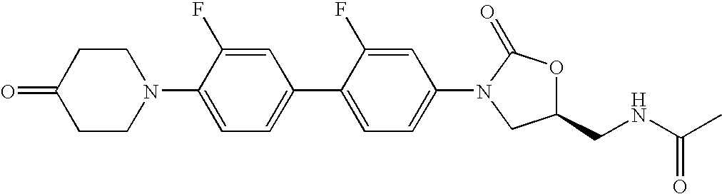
C1CN(C2=CC=C(C3=CC=C(N4C(=O)OC(CNC(C)=O)C4)C=C3F)C=C2F)CCC1=O
